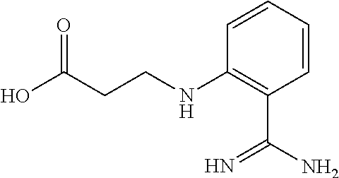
OC(CCNC1=C(C(=N)N)C=CC=C1)=O
